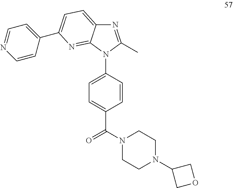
N1(C2=CC=C(C(N3CCN(C4COC4)CC3)=O)C=C2)C(C)=NC2=CC=C(C3=CC=NC=C3)N=C12
